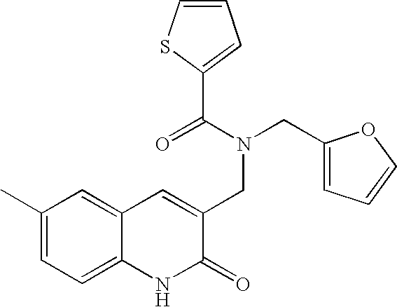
C1(C)=CC=C2C(=C1)C=C(CN(CC1=CC=CO1)C(=O)C1=CC=CS1)C(=O)N2
